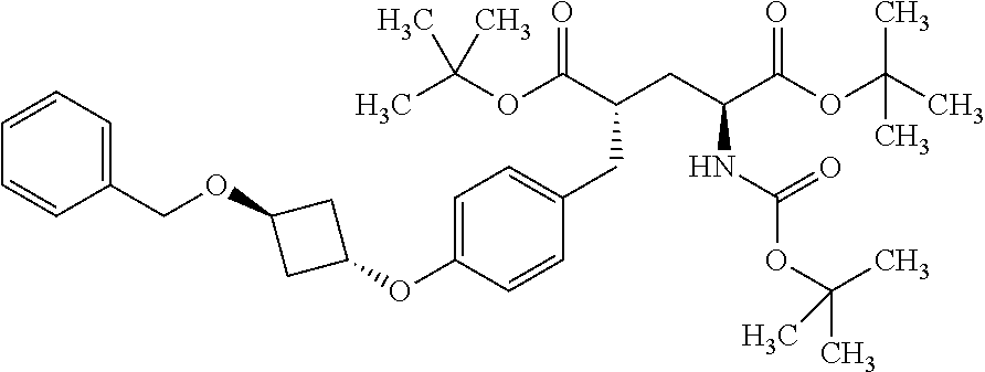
C(C(CC(C(OC(C)(C)C)=O)NC(OC(C)(C)C)=O)C(=O)OC(C)(C)C)C1=CC=C(OC2CC(OCC3=CC=CC=C3)C2)C=C1
